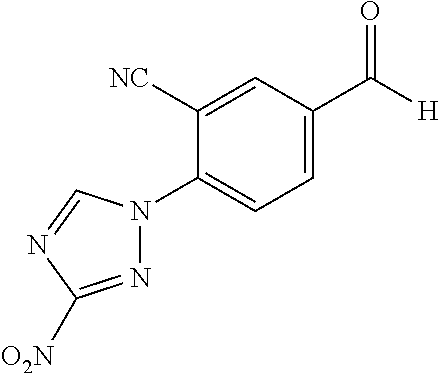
N1=C([O2N])N=CN1C1=CC=C(C([H])=O)C=C1[NC]
